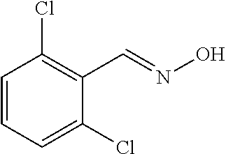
C1=CC=C(Cl)C(C=NO)=C1Cl
